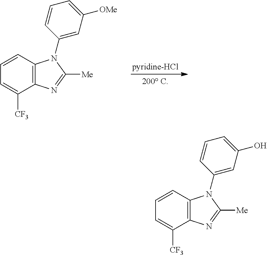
C12=C(C=CC=C1[CF3])N(C1=CC([OMe])=CC=C1)C([Me])=N2.[200 C].C12=C(C=CC=C1[CF3])N(C1=CC(O)=CC=C1)C([Me])=N2
